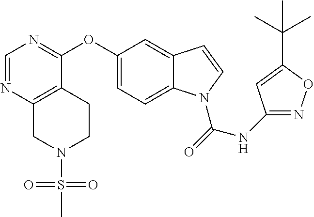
N(C(=O)N1C2=CC=C(OC3=NC=NC4=C3CCN(S(C)(=O)=O)C4)C=C2C=C1)C1=NOC(C(C)(C)C)=C1
